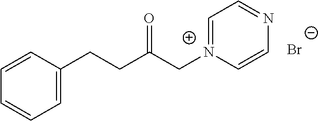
C1=C(CCC(C[N+]2=CC=NC=C2)=O)C=CC=C1.[Br-]
